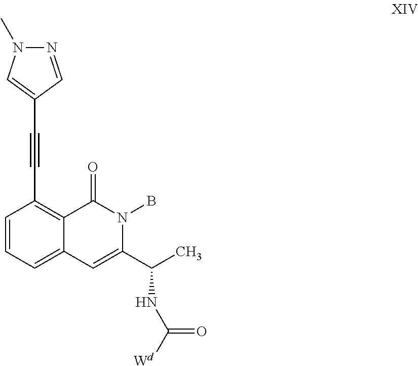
C1=CC=C2C(=C1C#CC1=CN(C)N=C1)C(=O)N(B)C(C(NC(=O)[Wd])C)=C2
